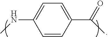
C1(C(=O)C)=CC=C(NC)C=C1
